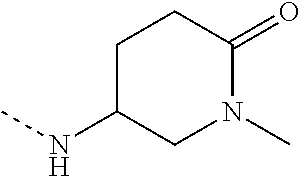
N(C)C1CN(C)C(=O)CC1
